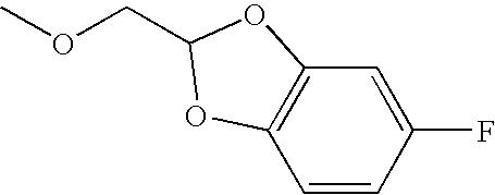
C(OC)C1OC2=C(C=CC(F)=C2)O1
